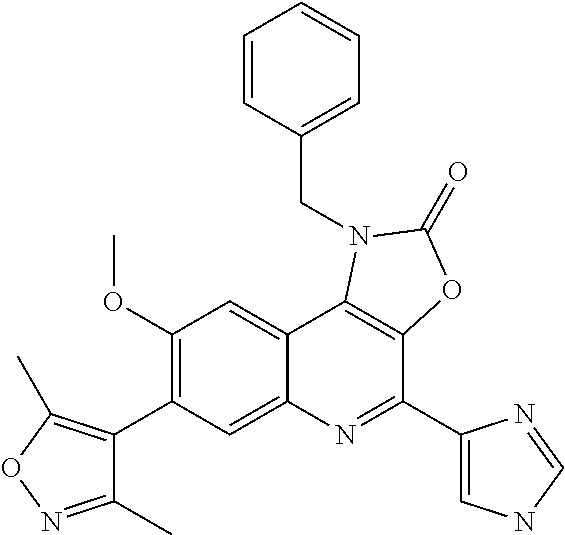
C1(C2=C(OC)C=C3C(=C2)N=C(C2=CNC=N2)C2=C3N(CC3=CC=CC=C3)C(=O)O2)=C(C)ON=C1C
